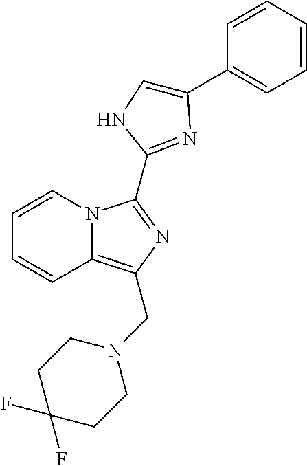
C1=CN2C(=C(CN3CCC(F)(F)CC3)N=C2C2=NC(C3=CC=CC=C3)=CN2)C=C1
